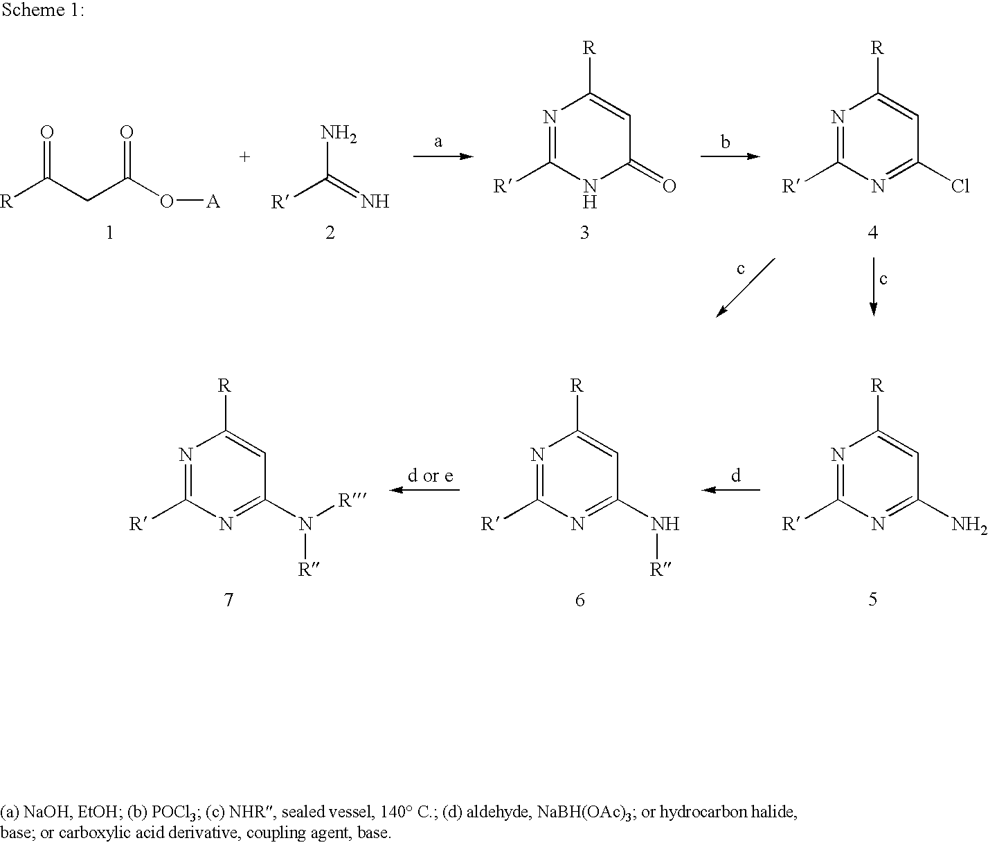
O=C(CC(O[A])=O)[R].NC(=N)[R].c.N1=C([R])N=C(Cl)C=C1[R].N1=C([R])NC(=O)C=C1[R].N1=C([R])N=C(N)C=C1[R].N1=C([R])N=C(N[R])C=C1[R].N1=C([R])N=C(N([R])[R])C=C1[R]
